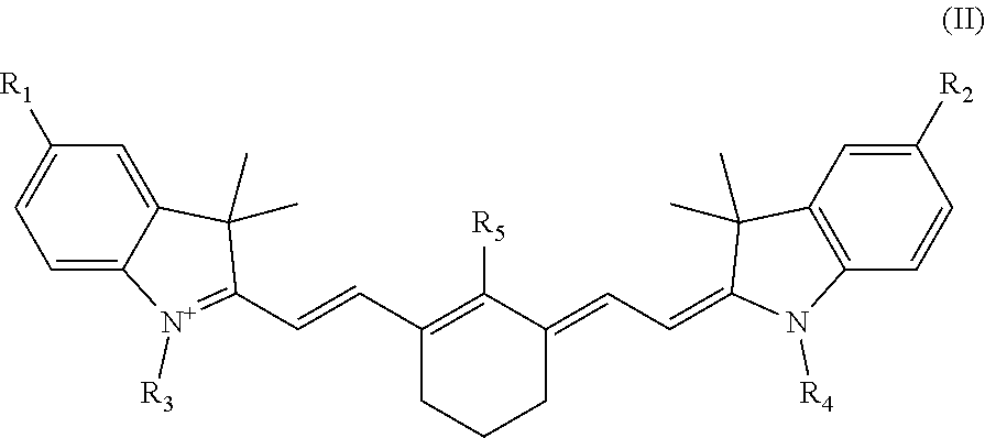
C1=C2C(=CC([R1])=C1)C(C)(C)C(C=CC1=C([R5])C(=CC=C3N([R4])C4=C(C3(C)C)C=C([R2])C=C4)CCC1)=[N+]2[R3]
